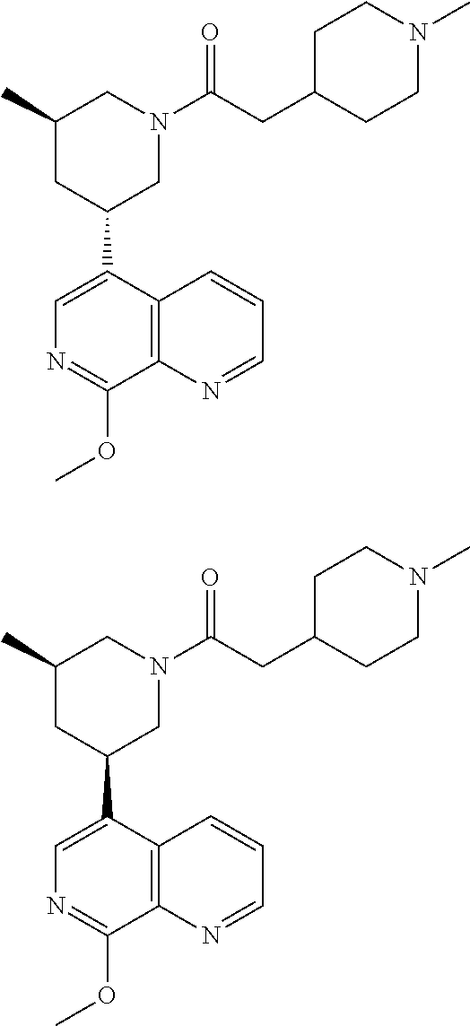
C1(OC)=NC=C(C2CC(C)CN(C(CC3CCN(C)CC3)=O)C2)C2=C1N=CC=C2.C1(OC)=NC=C(C2CC(C)CN(C(CC3CCN(C)CC3)=O)C2)C2=C1N=CC=C2
